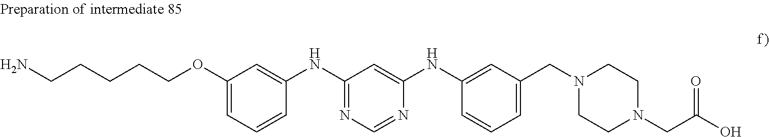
NCCCCCOC1=CC=CC(NC2=NC=NC(NC3=CC(CN4CCN(CC(O)=O)CC4)=CC=C3)=C2)=C1
